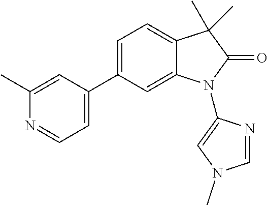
C1=C(C2=CC=C3C(=C2)N(C2=CN(C)C=N2)C(=O)C3(C)C)C=C(C)N=C1
